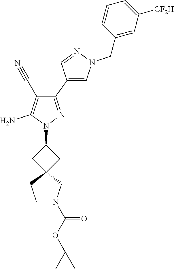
C1(C2=CN(CC3=CC([CF2H])=CC=C3)N=C2)=NN(C2CC3(C2)CCN(C(OC(C)(C)C)=O)C3)C(N)=C1C#N
